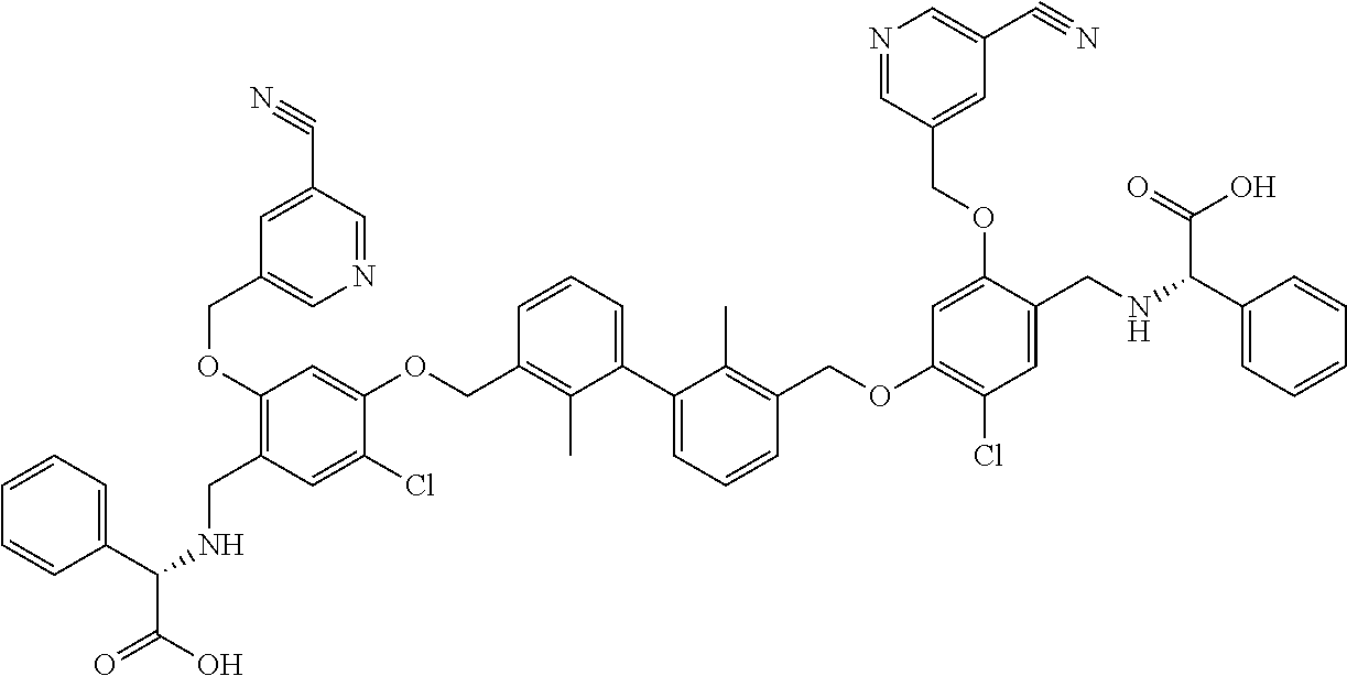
C1(OCC2=CN=CC(C#N)=C2)=C(CNC(C(O)=O)C2=CC=CC=C2)C=C(Cl)C(OCC2=C(C)C(C3=CC=CC(COC4=C(Cl)C=C(CNC(C5=CC=CC=C5)C(=O)O)C(OCC5=CC(C#N)=CN=C5)=C4)=C3C)=CC=C2)=C1
